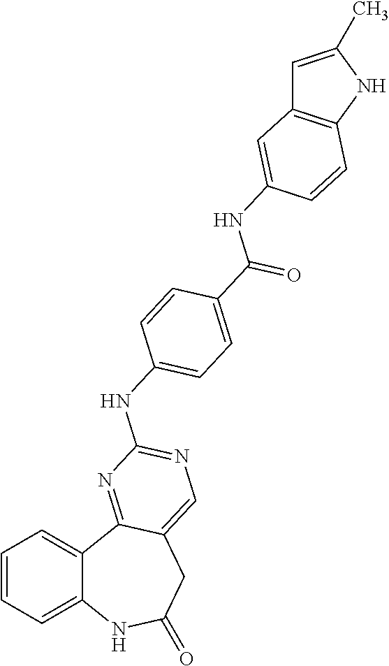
C1=CC=C2C(=C1)C1=NC(NC3=CC=C(C(NC4=CC5=C(NC(C)=C5)C=C4)=O)C=C3)=NC=C1CC(=O)N2
